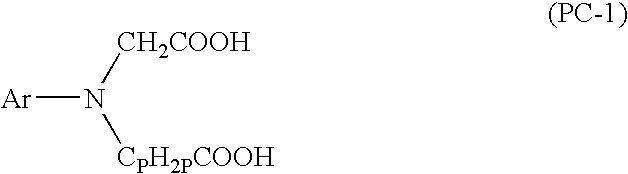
[Ar]N([CH2COOH])[CPH2PCOOH]
